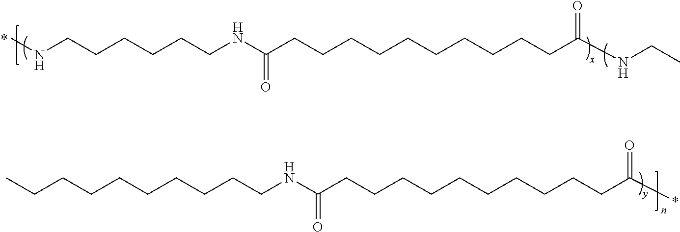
N(CCCCCCNC(CCCCCCCCCCC(NCC)=O)=O)C.CCCCCCCCCCNC(CCCCCCCCCCC(C)=O)=O
